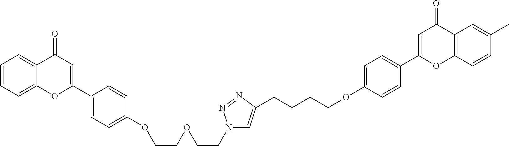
C1=CC=C2C(=C1)C(=O)C=C(C1=CC=C(OCCOCCN3C=C(CCCCOC4=CC=C(C5=CC(=O)C6=C(O5)C=CC(C)=C6)C=C4)N=N3)C=C1)O2
